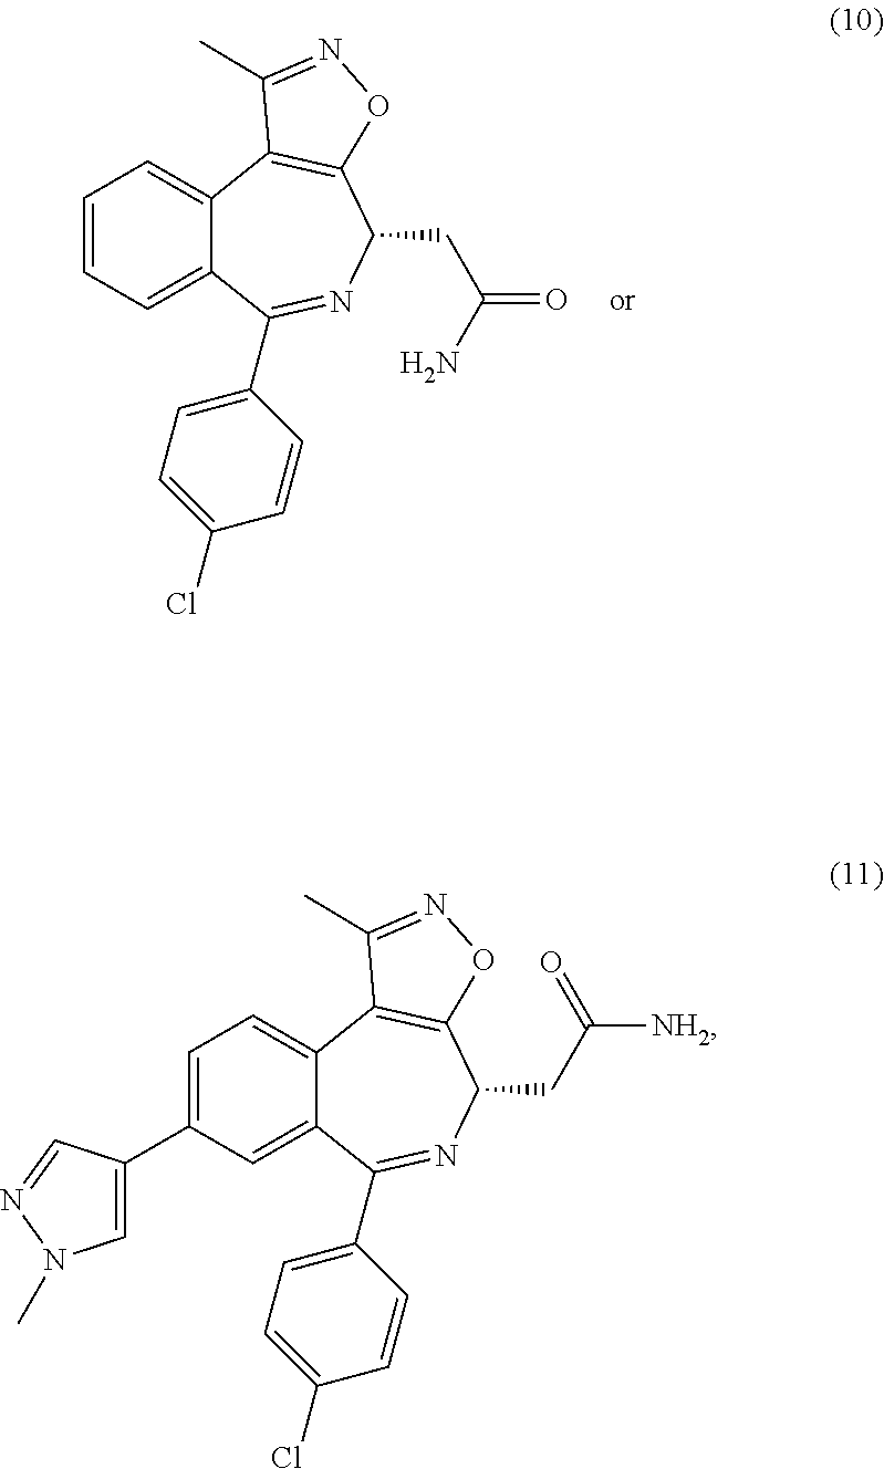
C1=C(C2=CN(C)N=C2)C=C2C(=C1)C1=C(C(CC([NH2])=O)N=C2C2=CC=C(Cl)C=C2)ON=C1C.C12=CC=CC=C1C1=C(C(CC(N)=O)N=C2C2=CC=C(Cl)C=C2)ON=C1C
